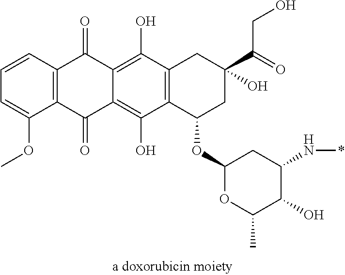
C1=CC2=C(C(OC)=C1)C(=O)C1=C(O)C3=C(C(O)=C1C2=O)CC(C(=O)CO)(O)CC3OC1OC(C)C(O)C(N*)C1
